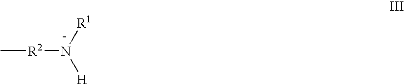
C[R2]N([H])[R1]
